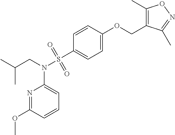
CC(CN(S(C1=CC=C(OCC2=C(C)ON=C2C)C=C1)(=O)=O)C1=CC=CC(OC)=N1)C
